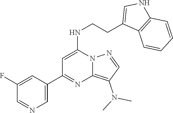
C1=C(C2=NC3=C(N(C)C)C=NN3C(NCCC3=CNC4=C3C=CC=C4)=C2)C=C(F)C=N1
